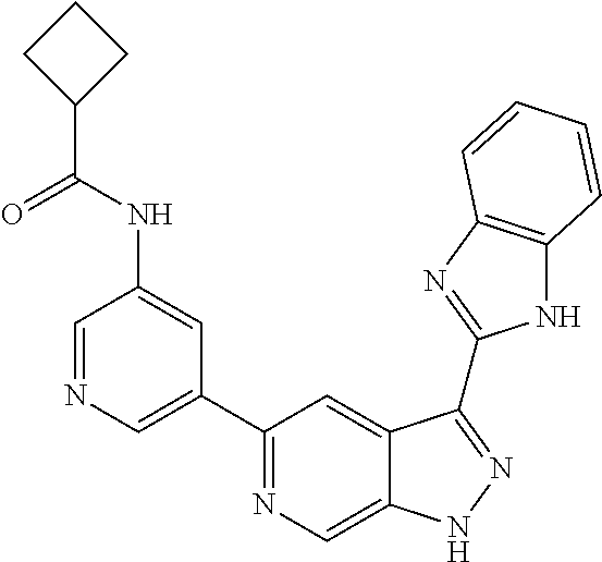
C1=NC=C(C2=NC=C3C(=C2)C(C2=NC4=C(N2)C=CC=C4)=NN3)C=C1NC(C1CCC1)=O
